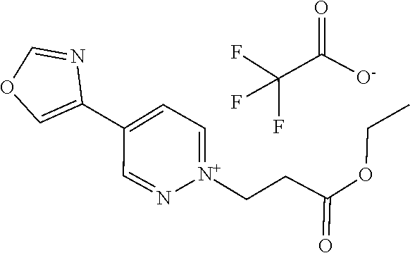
C1=C(C2=CC=[N+](CCC(=O)OCC)N=C2)N=CO1.FC(F)(F)C(=O)[O-]
